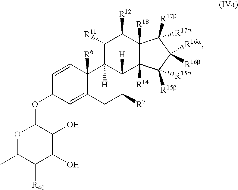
C1=CC2([R6])C(=CC1OC1OC(C)C([R40])C(O)C1O)CC([R7])C1([H])C2([H])C([R11])C([R12])C2([R18])C1([R14])C([R15b])([R15a])C([R16b])([R16a])C2([R17b])[R17a]
